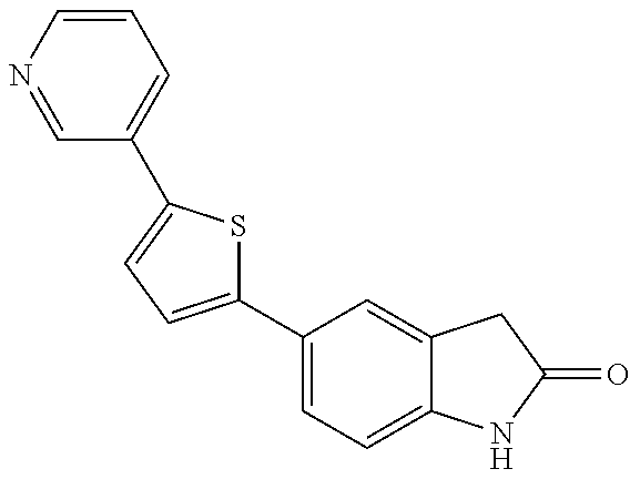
C1=NC=CC=C1C1=CC=C(C2=CC=C3C(=C2)CC(=O)N3)S1
